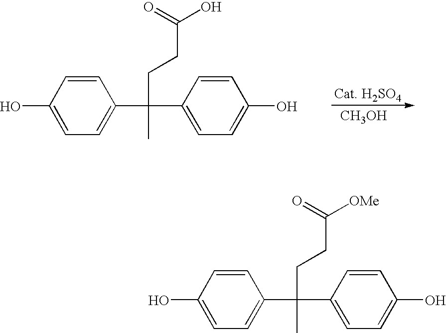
[CH3OH].C1=CC(O)=CC=C1C(C1=CC=C(O)C=C1)(C)CCC(O)=O.C1=CC(O)=CC=C1C(C1=CC=C(O)C=C1)(C)CCC([OMe])=O
